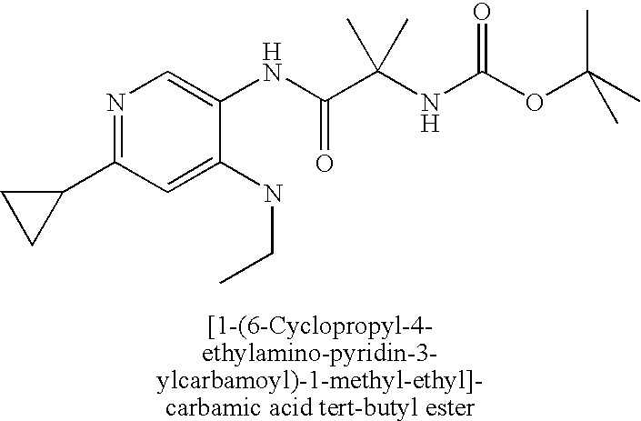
N1=C(C2CC2)C=C(NCC)C(NC(C(NC(OC(C)(C)C)=O)(C)C)=O)=C1
